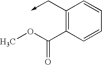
C1(C->C)=C(C(OC)=O)C=CC=C1
